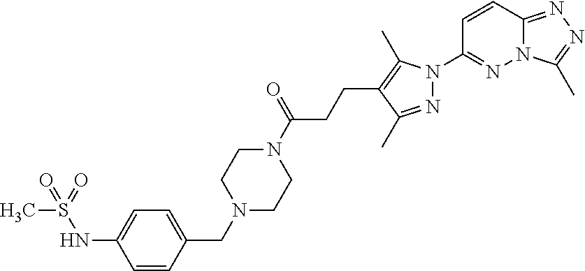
N12C(=NN=C1C)C=CC(N1N=C(C)C(CCC(N3CCN(CC4=CC=C(NS(C)(=O)=O)C=C4)CC3)=O)=C1C)=N2
